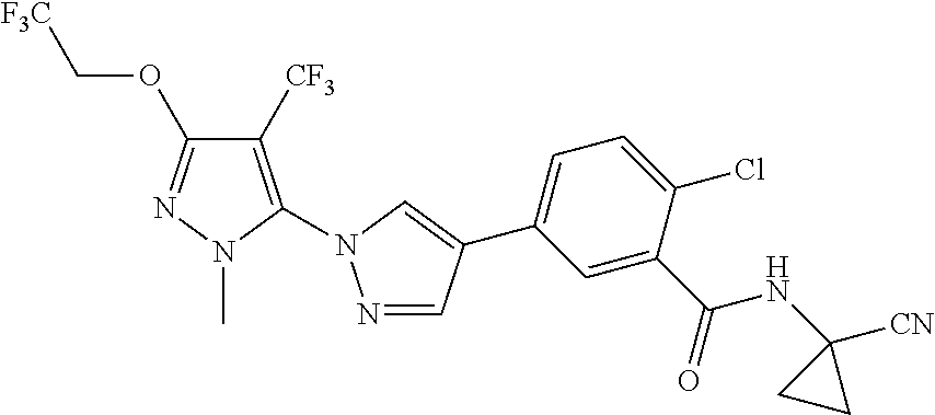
C1([CF3])=C(N2N=CC(C3=CC=C(Cl)C(C(NC4([CN])CC4)=O)=C3)=C2)N(C)N=C1OC[F3C]
